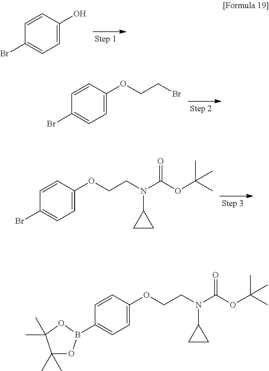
C1=CC(O)=CC=C1Br.C1=CC(OCCBr)=CC=C1Br.C1=CC(OCCN(C(OC(C)(C)C)=O)C2CC2)=CC=C1Br.C1=CC(OCCN(C(OC(C)(C)C)=O)C2CC2)=CC=C1B1OC(C)(C)C(C)(C)O1
